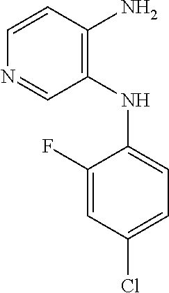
C1=CC(N)=C(NC2=CC=C(Cl)C=C2F)C=N1
